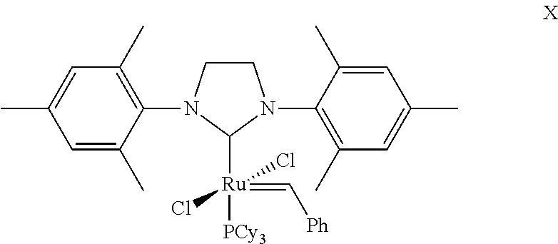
C1([Ru](Cl)(=C[Ph])([PCy3])Cl)N(C2=C(C)C=C(C)C=C2C)CCN1C1=C(C)C=C(C)C=C1C
